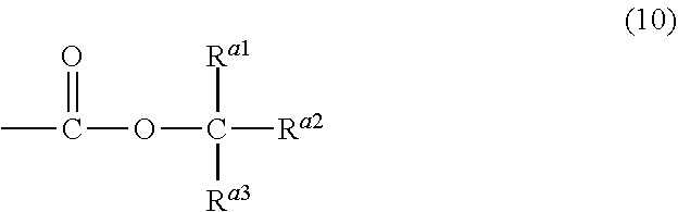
CC(=O)OC([Ra2])([Ra1])[Ra3]
